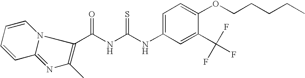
C(NC(NC1=CC=C(OCCCCC)C(C(F)(F)F)=C1)=S)(=O)C1=C(C)N=C2N1C=CC=C2
